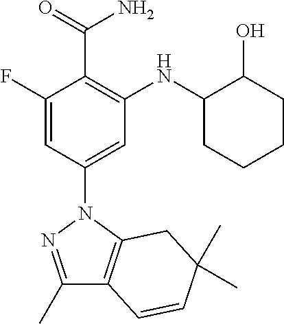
C1(F)=CC(N2N=C(C)C3=C2CC(C)(C)C=C3)=CC(NC2CCCCC2O)=C1C(=O)N
